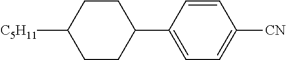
C1=CC(C2CCC([C5H11])CC2)=CC=C1[CN]
